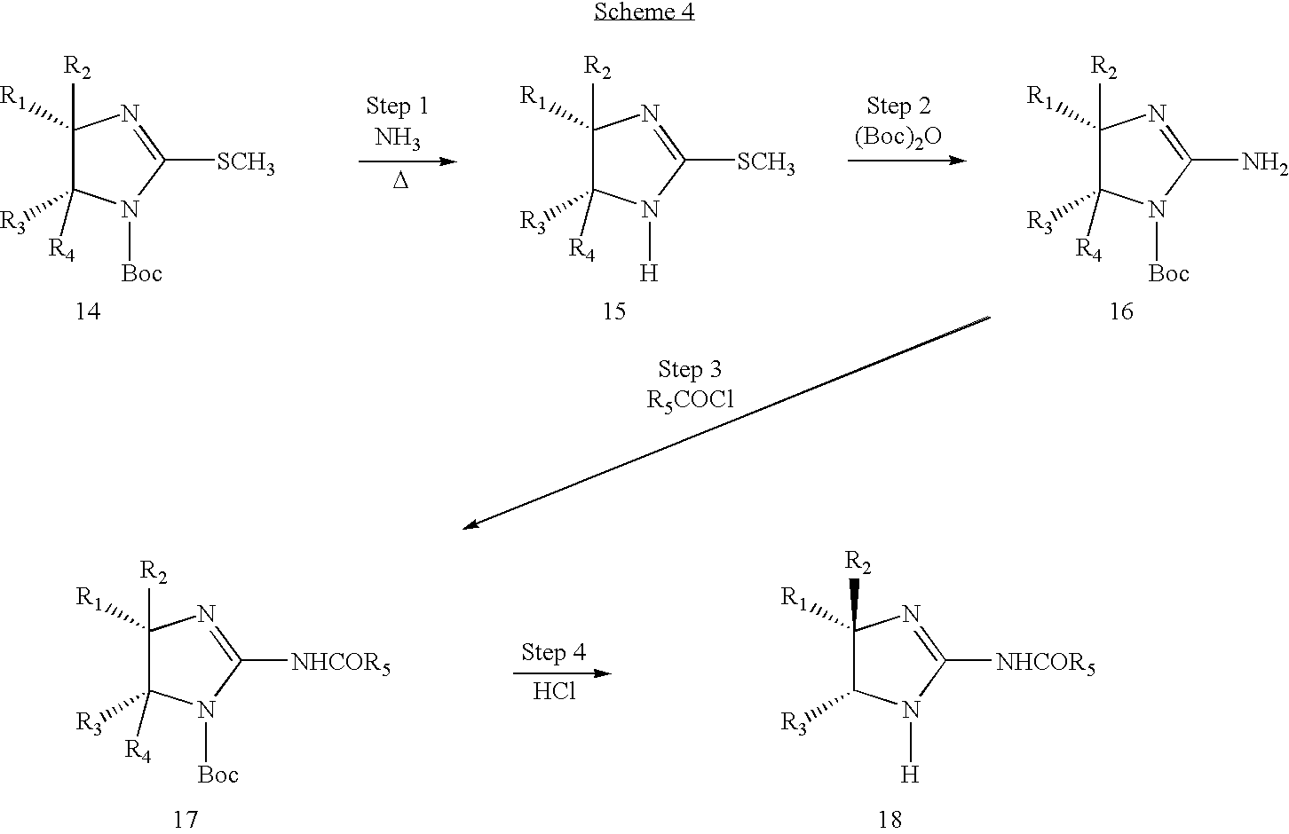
[D].C1([R1])([R2])C([R3])([R4])N([Boc])C([SCH3])=N1.C1([R1])([R2])C([R3])([R4])N([H])C([SCH3])=N1.C1([R1])([R2])C([R3])([R4])N([Boc])C(N)=N1.Cl.C1([R1])([R2])C([R3])([R4])N([Boc])C([NHCOR5])=N1.C1([R1])([R2])C([R3])N([H])C([NHCOR5])=N1
